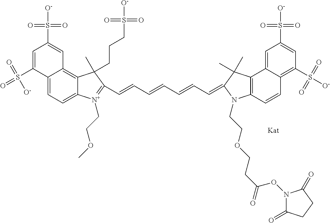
C1=C(S([O-])(=O)=O)C2=CC=C3C(=C2C=C1S(=O)(=O)[O-])C(CCCS(=O)(=O)[O-])(C)C(C=CC=CC=CC=C1C(C)(C)C2=C(C=CC4=C(S([O-])(=O)=O)C=C(S(=O)(=O)[O-])C=C42)N1CCOCCC(=O)ON1C(=O)CCC1=O)=[N+]3CCOC
